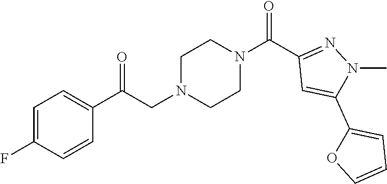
C1=C(F)C=CC(C(CN2CCN(C(C3=NN(C)C(C4=CC=CO4)=C3)=O)CC2)=O)=C1
